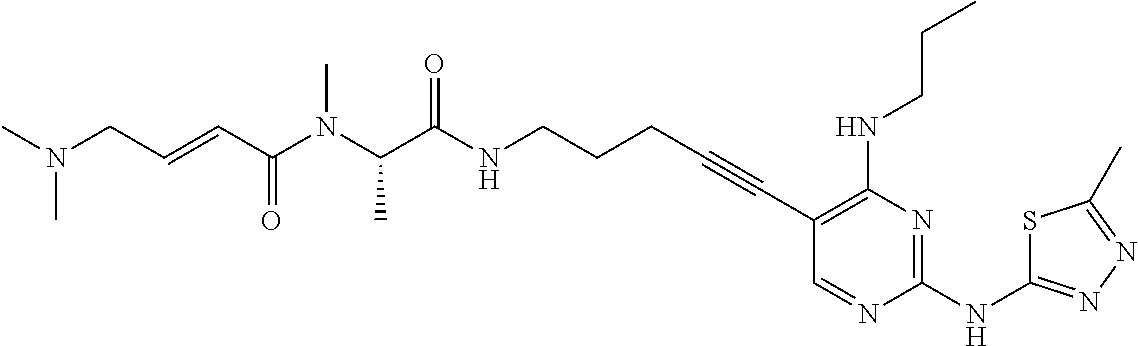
C(NCCCC#CC1=C(NCCC)N=C(NC2=NN=C(C)S2)N=C1)(=O)C(N(C(C=CCN(C)C)=O)C)C
